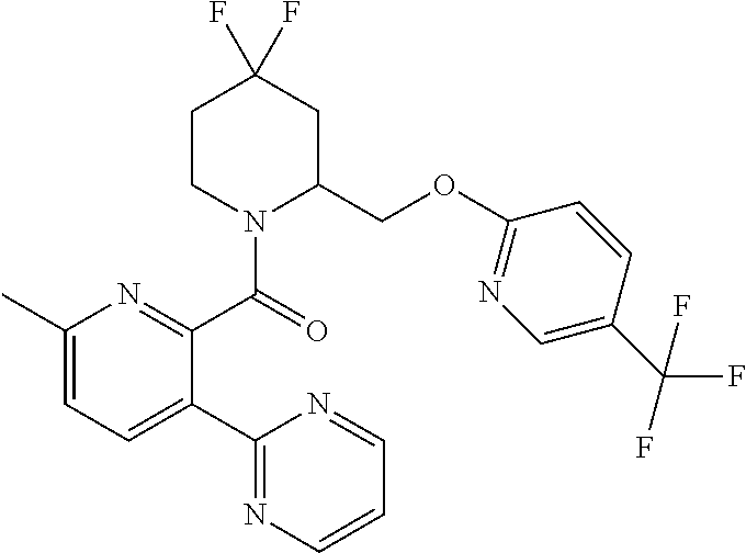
C1CN(C(=O)C2=NC(C)=CC=C2C2=NC=CC=N2)C(COC2=NC=C(C(F)(F)F)C=C2)CC1(F)F
